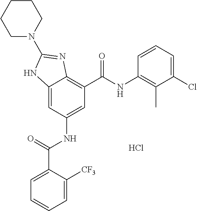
Cl.C12=CC(NC(C3=CC=CC=C3[CF3])=O)=CC(C(NC3=C(C)C(Cl)=CC=C3)=O)=C1N=C(N1CCCCC1)N2
